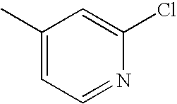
C1=NC(Cl)=CC(C)=C1
